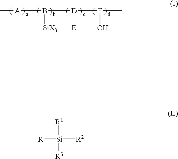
C[A]B([SiX3])[D]([E])F(O)C.[R][Si]([R1])([R3])[R2]
